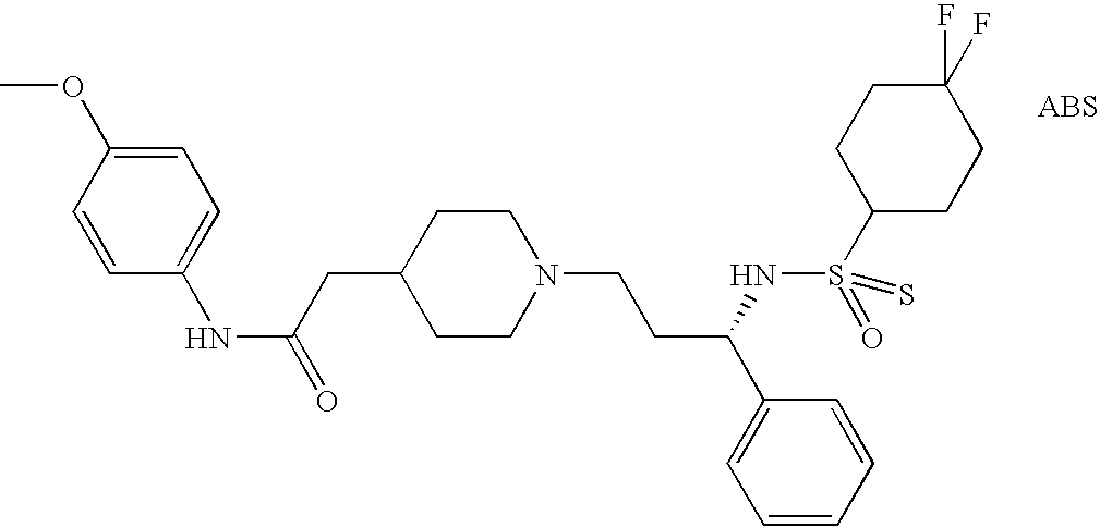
C1(NC(=O)CC2CCN(CCC(C3=CC=CC=C3)NS(C3CCC(F)(F)CC3)(=O)=S)CC2)=CC=C(OC)C=C1
